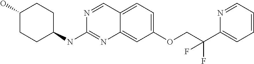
C1CC(NC2=NC3=CC(OCC(C4=CC=CC=N4)(F)F)=CC=C3C=N2)CCC1O
